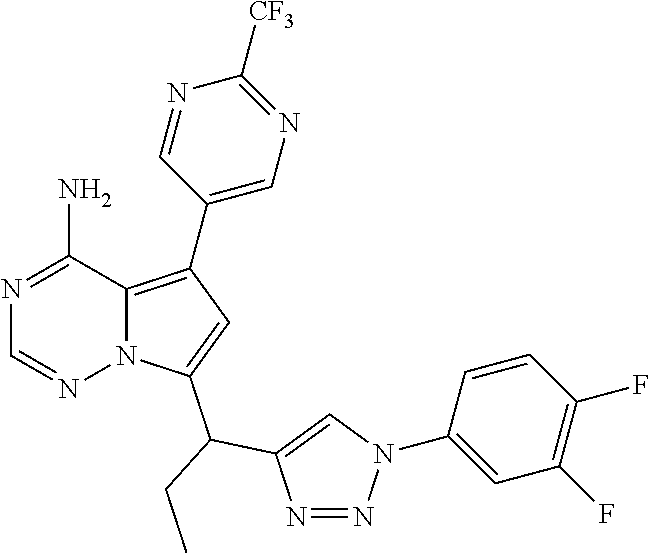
N1=C(N)C2=C(C3=CN=C([CF3])N=C3)C=C(C(C3=CN(C4=CC(F)=C(F)C=C4)N=N3)CC)N2N=C1
